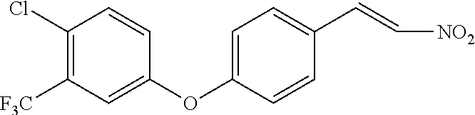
C1(Cl)=C([F3C])C=C(OC2=CC=C(C=C[NO2])C=C2)C=C1
